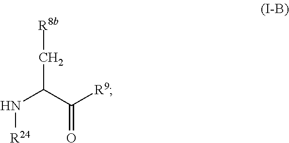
N(C(C([R9])=O)C[R8b])[R24]
